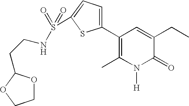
C1(C2=C(C)N([H])C(=O)C(CC)=C2)=CC=C(S(=O)(=O)NCCC2OCCO2)S1
